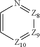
C1=C[Z10]=[Z9][Z8]=N1
